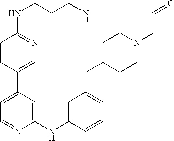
C1=CC2=CN=C1NCCCNC(=O)CN1CCC(CC3=CC=CC(=C3)NC3=CC2=CC=N3)CC1
